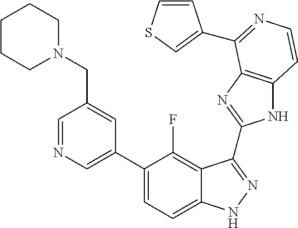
C1=C(C2=CC=C3C(=C2F)C(C2=NC4=C(N2)C=CN=C4C2=CSC=C2)=NN3)C=C(CN2CCCCC2)C=N1
